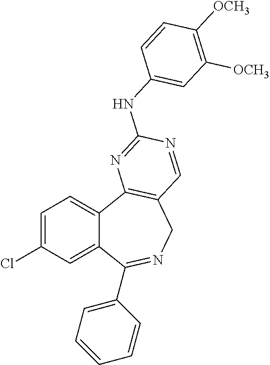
C1=C(Cl)C=C2C(=C1)C1=C(CN=C2C2=CC=CC=C2)C=NC(NC2=CC([OCH3])=C([OCH3])C=C2)=N1
